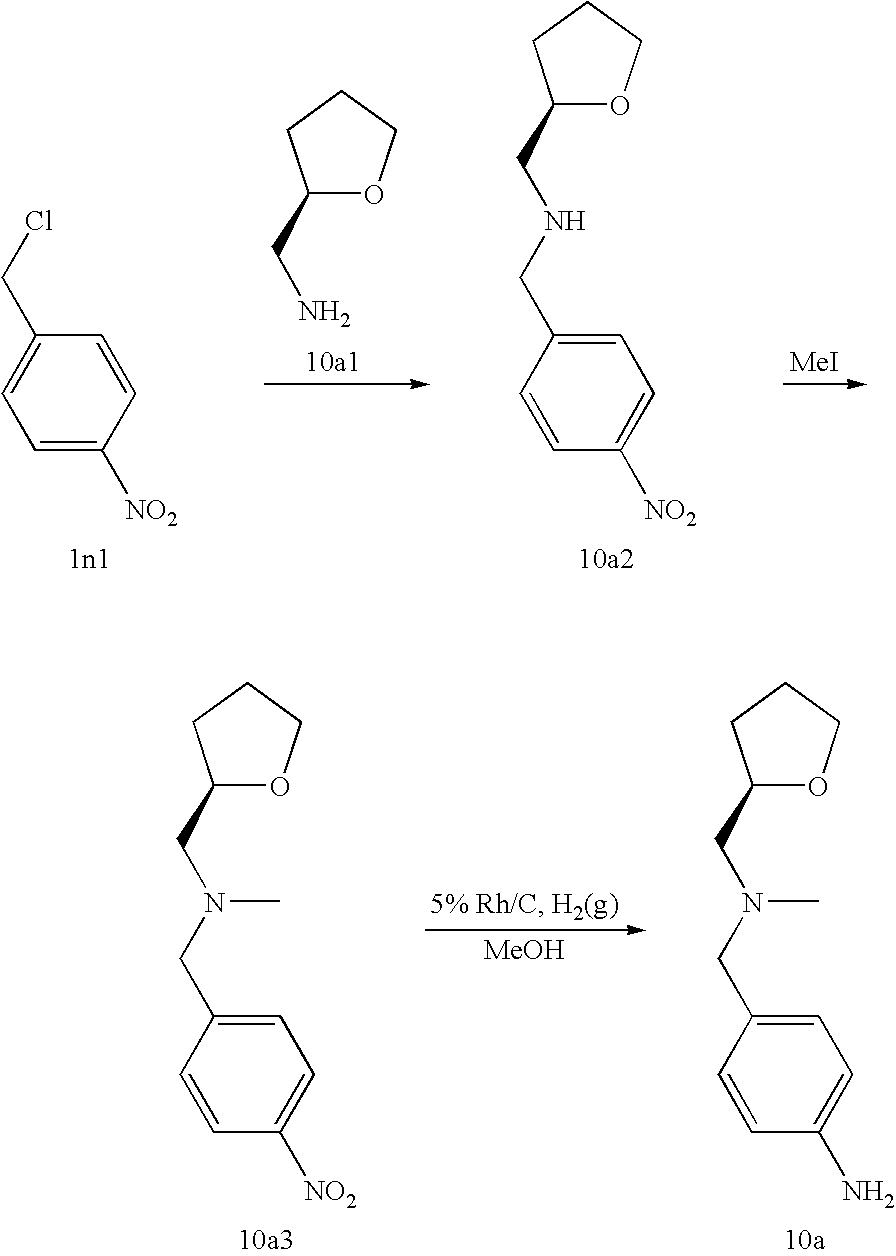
C1=C([NO2])C=CC(CCl)=C1.C1(CN)OCCC1.C1=CC(CNCC2OCCC2)=CC=C1[NO2].[MeI].[MeOH].C1=CC(CN(CC2OCCC2)C)=CC=C1[NO2].C1=CC(CN(CC2OCCC2)C)=CC=C1N
